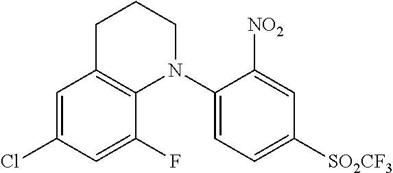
C1=C(Cl)C=C(F)C2=C1CCCN2C1=CC=C([SO2CF3])C=C1[NO2]
